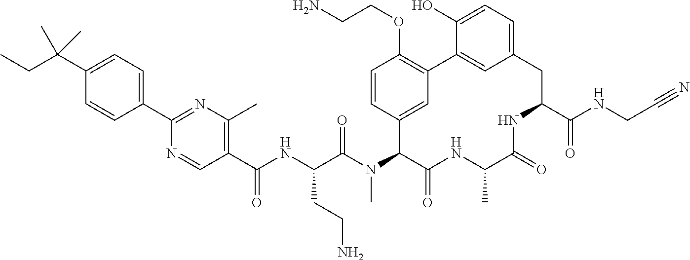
C1(C(NC(C(N(C2C(=O)NC(C)C(=O)NC(C(NCC#N)=O)CC3=CC=C(O)C(=C3)C3=C(OCCN)C=CC2=C3)C)=O)CCN)=O)=C(C)N=C(C2=CC=C(C(CC)(C)C)C=C2)N=C1
